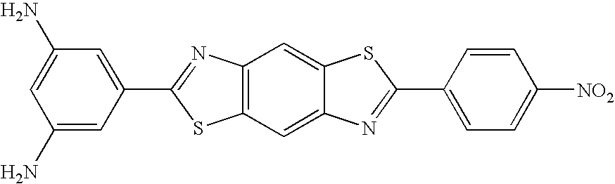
C1(N)=CC(N)=CC(C2=NC3=C(S2)C=C2C(=C3)SC(C3=CC=C([NO2])C=C3)=N2)=C1
